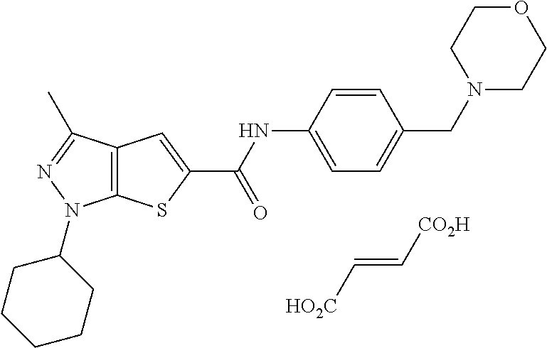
C12=C(C(C)=NN1C1CCCCC1)C=C(C(=O)NC1=CC=C(CN3CCOCC3)C=C1)S2.[HO2C]C=C[CO2H]
